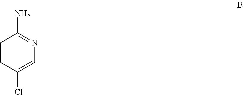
C1=CC(Cl)=CN=C1N
